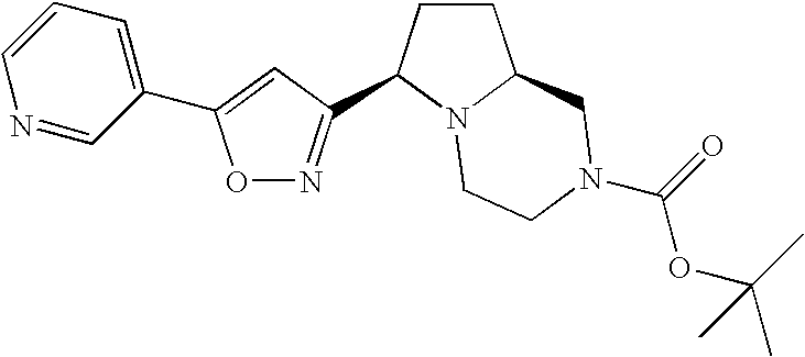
O1N=C(C2CCC3N2CCN(C(=O)OC(C)(C)C)C3)C=C1C1=CC=CN=C1
